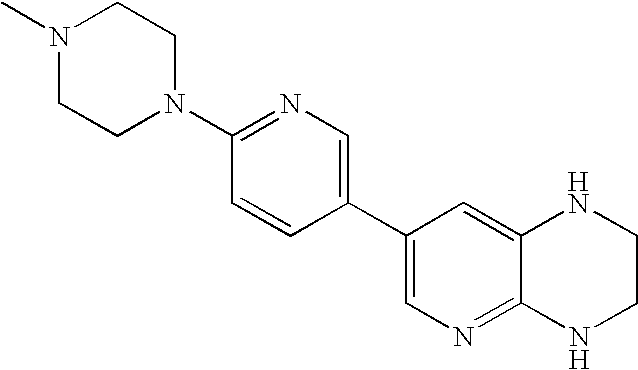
N1(C)CCN(C2=NC=C(C3=CN=C4C(=C3)NCCN4)C=C2)CC1
